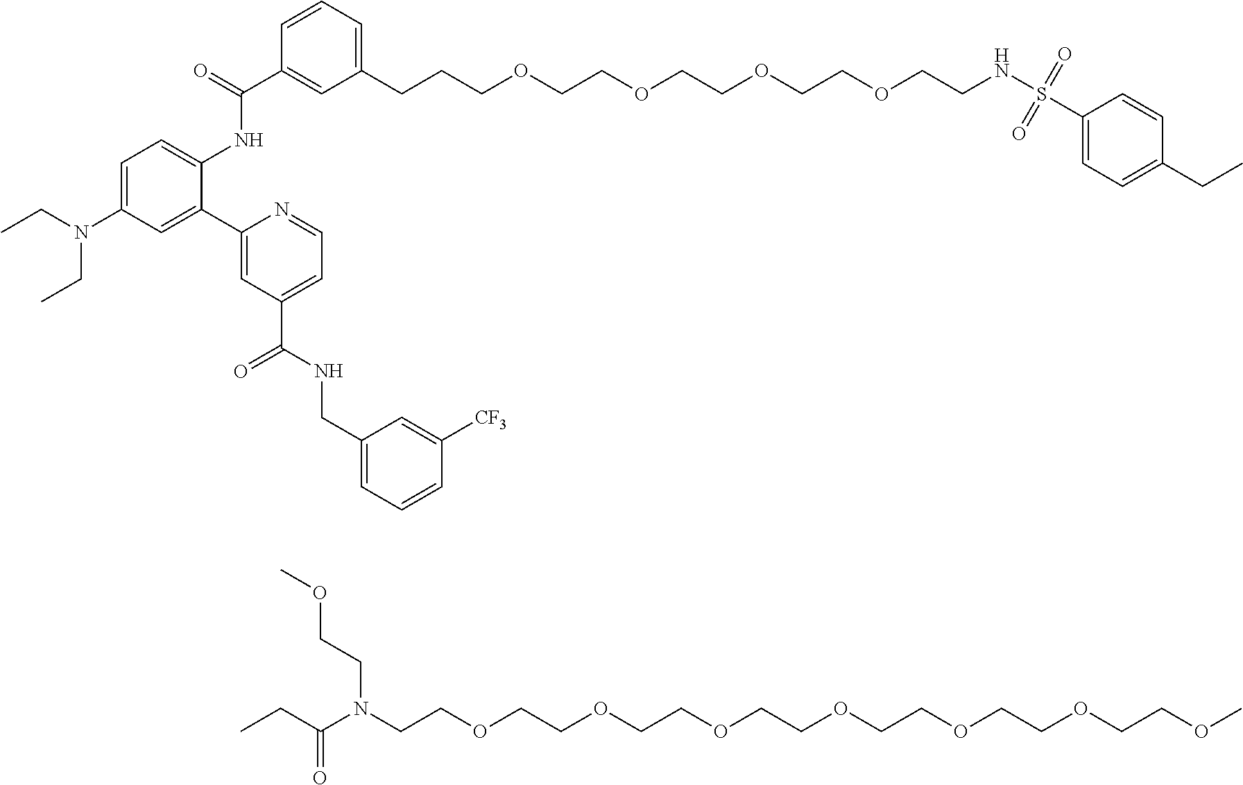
C1=C(N(CC)CC)C=C(C2=CC(C(NCC3=CC=CC([CF3])=C3)=O)=CC=N2)C(NC(C2=CC(CCCOCCOCCOCCOCCNS(C3=CC=C(CC)C=C3)(=O)=O)=CC=C2)=O)=C1.CCC(N(CCOC)CCOCCOCCOCCOCCOCCOCCOC)=O
